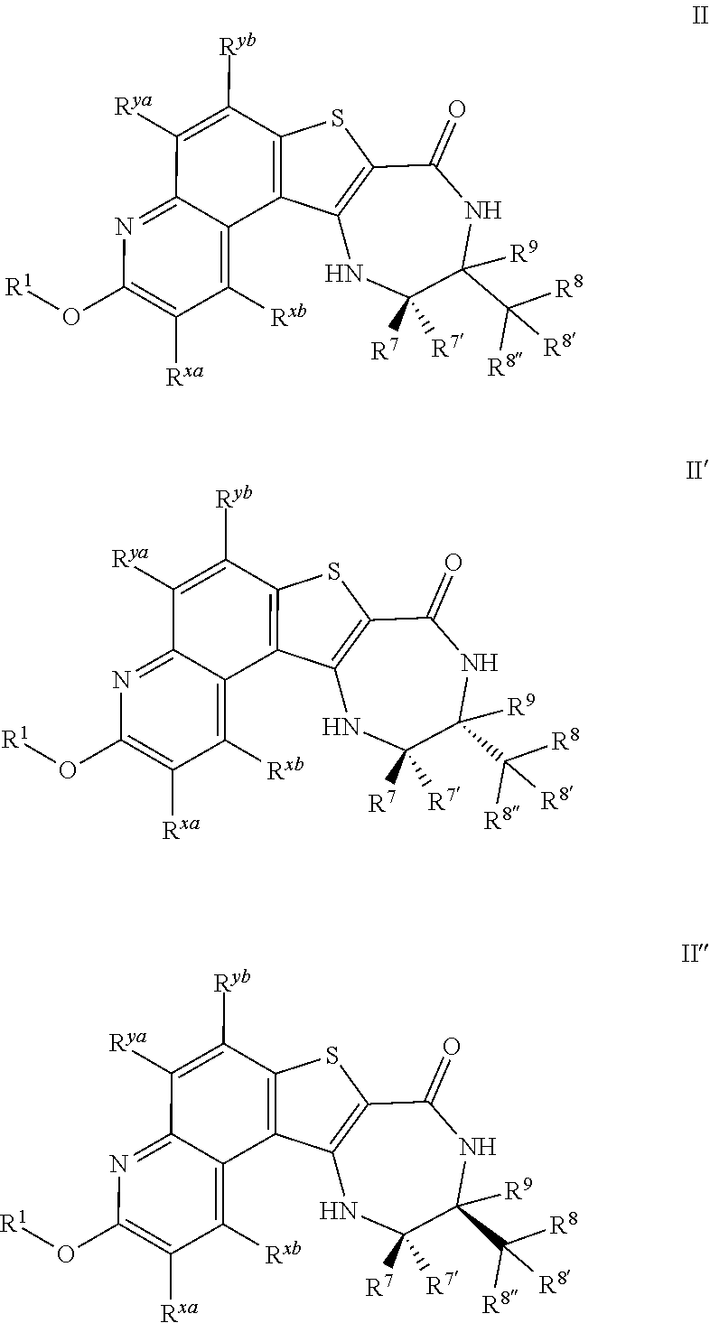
C12=NC(O[R1])=C([Rxa])C([Rxb])=C1C1=C(C([Ryb])=C2[Rya])SC2=C1NC([R7])([R7])C(C([R8])([R8])[R8])([R9])NC2=O.C12=NC(O[R1])=C([Rxa])C([Rxb])=C1C1=C(C([Ryb])=C2[Rya])SC2=C1NC([R7])([R7])C(C([R8])([R8])[R8])([R9])NC2=O.C12=NC(O[R1])=C([Rxa])C([Rxb])=C1C1=C(C([Ryb])=C2[Rya])SC2=C1NC([R7])([R7])C(C([R8])([R8])[R8])([R9])NC2=O
